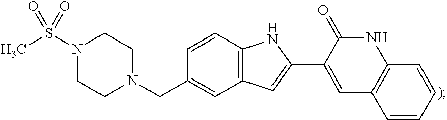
CS(N1CCN(CC2=CC3=C(C=C2)NC(C2=CC4=C(NC2=O)C=CC=C4)=C3)CC1)(=O)=O
